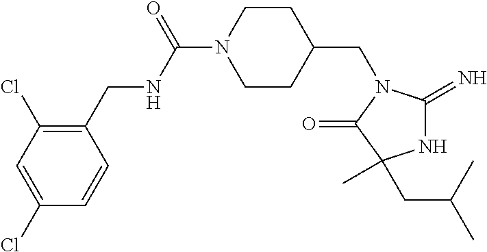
C1(CNC(N2CCC(CN3C(=N)NC(CC(C)C)(C)C3=O)CC2)=O)=C(Cl)C=C(Cl)C=C1
